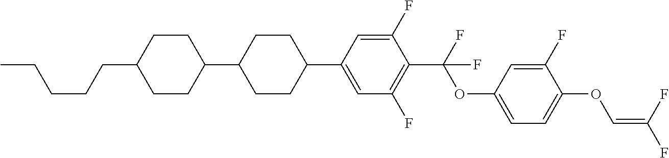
C1CC(C2CCC(C3=CC(F)=C(C(F)(OC4=CC=C(OC=C(F)F)C(F)=C4)F)C(F)=C3)CC2)CCC1CCCCC
